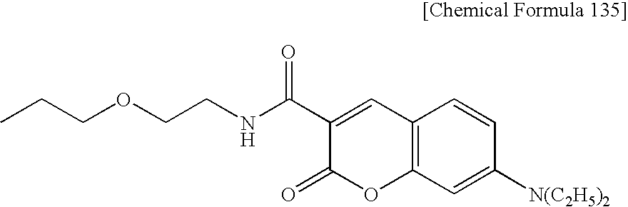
C12=C(C=C([N(C2H5)2])C=C1)OC(=O)C(C(NCCOCCC)=O)=C2
